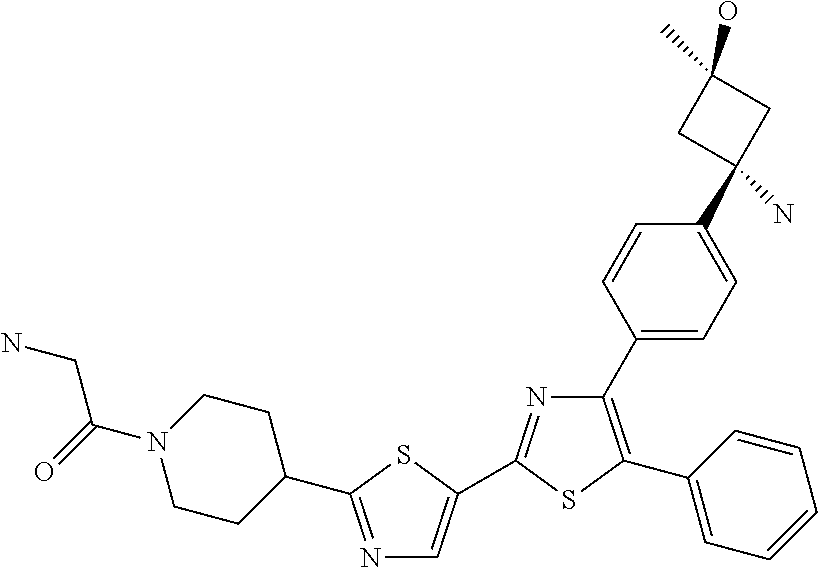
N1=C(C2=CN=C(C3CCN(C(=O)CN)CC3)S2)SC(C2=CC=CC=C2)=C1C1=CC=C(C2(N)CC(C)(O)C2)C=C1
